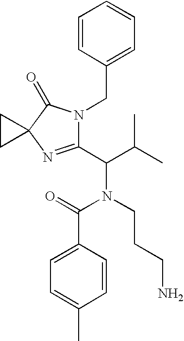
C1=CC(CN2C(C(C(C)C)N(CCCN)C(C3=CC=C(C)C=C3)=O)=NC3(C2=O)CC3)=CC=C1
